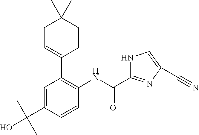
C1=C(C(O)(C)C)C=CC(NC(=O)C2=NC(C#N)=CN2)=C1C1=CCC(C)(C)CC1
